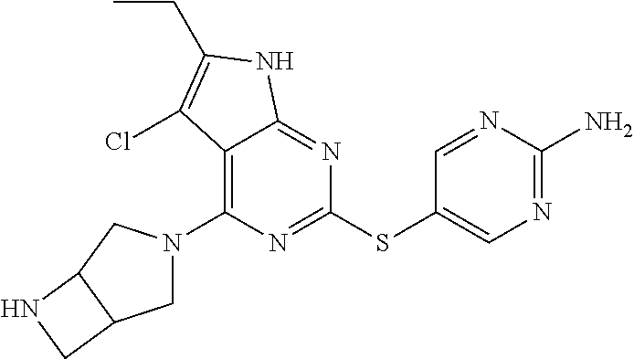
C12C(CN(C3=C4C(=NC(SC5=CN=C(N)N=C5)=N3)NC(CC)=C4Cl)C1)CN2
